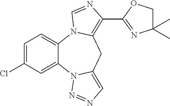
C1=C(Cl)C=C2C(=C1)N1C(=C(C3=NC(C)(C)CO3)N=C1)CC1=CN=NN21
